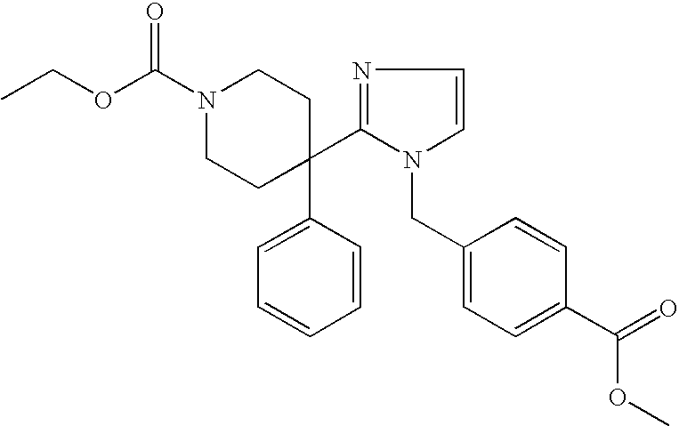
CCOC(N1CCC(C2=CC=CC=C2)(C2=NC=CN2CC2=CC=C(C(=O)OC)C=C2)CC1)=O
